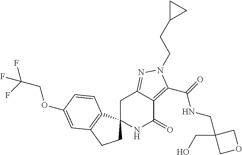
C1C2(C3=C(C1)C=C(OCC(F)(F)F)C=C3)NC(=O)C1=C(C(=O)NCC3(CO)COC3)N(CCC3CC3)N=C1C2
